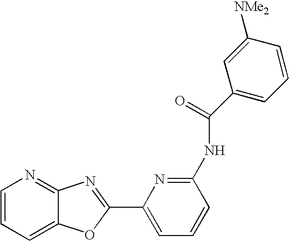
C1=CC=C2C(=N1)N=C(C1=CC=CC(NC(=O)C3=CC=CC([NMe2])=C3)=N1)O2
